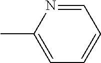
C1=NC(C)=CC=C1
